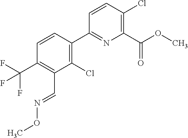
N(OC)=CC1=C(C(F)(F)F)C=CC(C2=NC(C(OC)=O)=C(Cl)C=C2)=C1Cl
